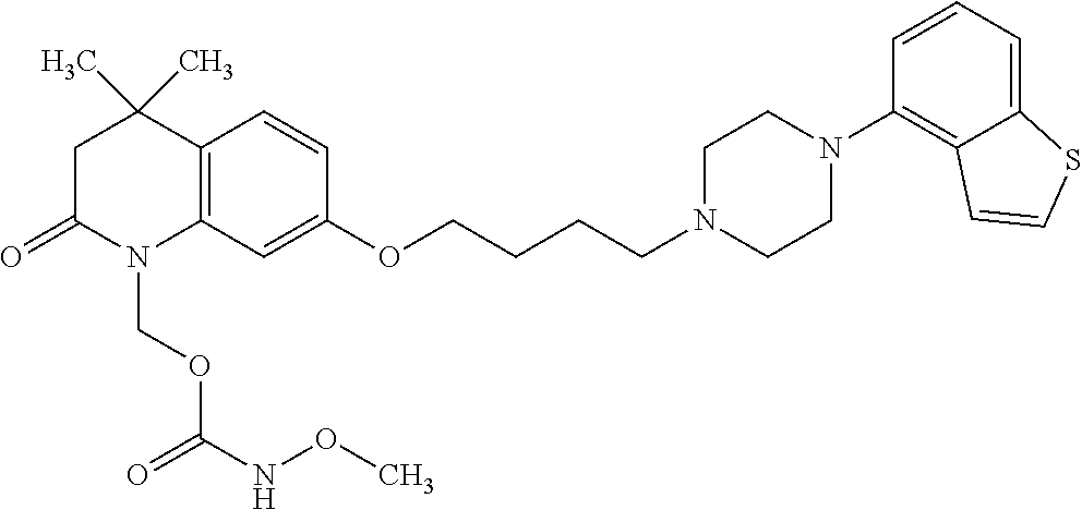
C12=C(C=C(OCCCCN3CCN(C4=C5C(=CC=C4)SC=C5)CC3)C=C1)N(COC(NOC)=O)C(=O)CC2(C)C
